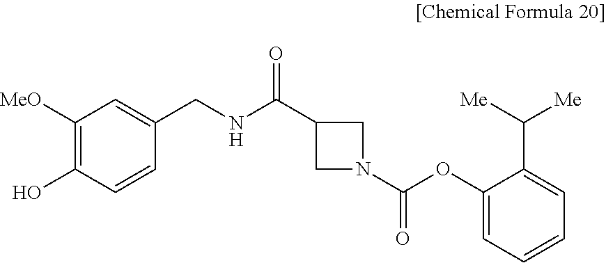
C1([MeO])=C(O)C=CC(CNC(C2CN(C(OC3=CC=CC=C3C([Me])[Me])=O)C2)=O)=C1
